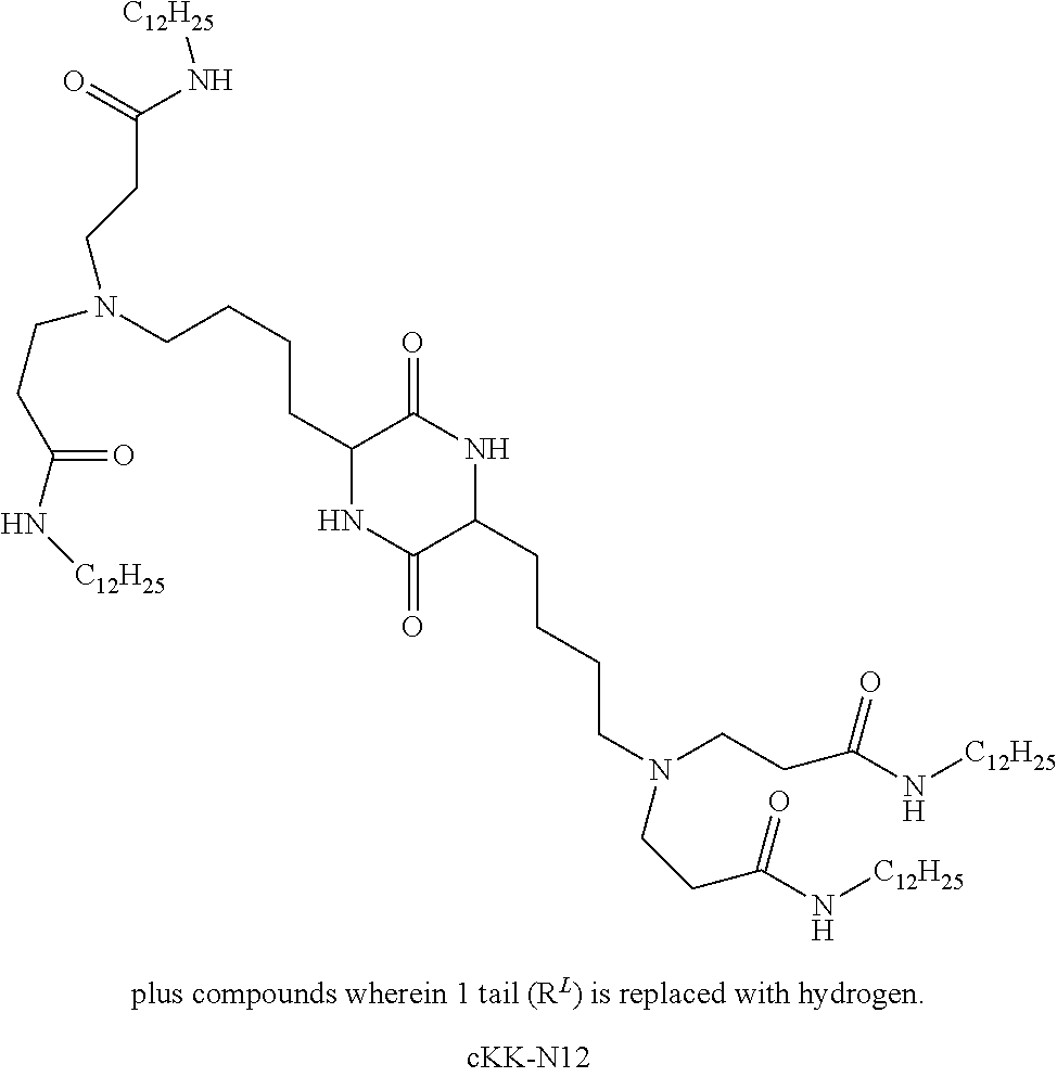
C(CC1NC(=O)C(CCCCN(CCC(N[C12H25])=O)CCC(=O)N[C12H25])NC1=O)CCN(CCC(=O)N[C12H25])CCC(=O)N[C12H25]
